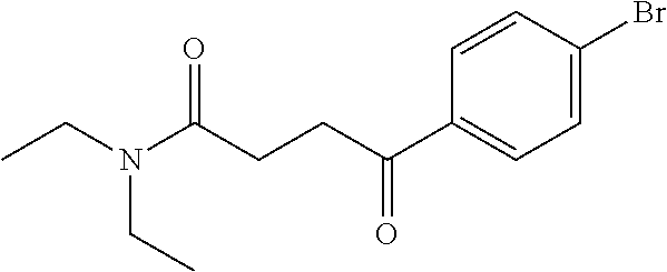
CCN(C(CCC(C1=CC=C(Br)C=C1)=O)=O)CC
